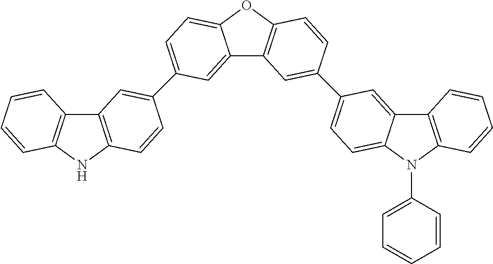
C12=CC(C3=CC4=C(NC5=C4C=CC=C5)C=C3)=CC=C1OC1=C2C=C(C2=CC=C3C(=C2)C2=C(N3C3=CC=CC=C3)C=CC=C2)C=C1
